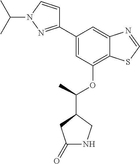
C1(C2=NN(C(C)C)C=C2)=CC(OC(C2CC(=O)NC2)C)=C2C(=C1)N=CS2
